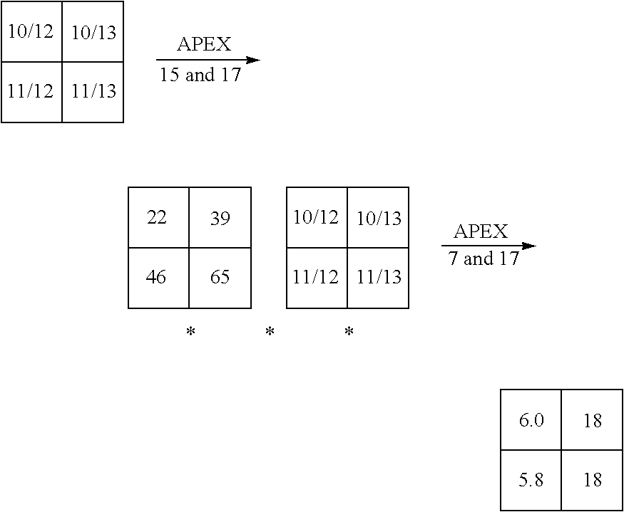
C1C2CC3CC4CC1C234.C1C2CC3CC4CC1C234.C1C2CC3CC4CC1C234.C1C2CC3CC4CC1C234
